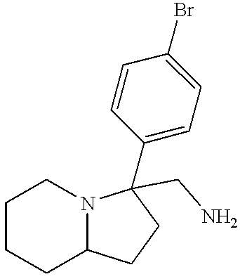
N12C(CCC1(CN)C1=CC=C(Br)C=C1)CCCC2
